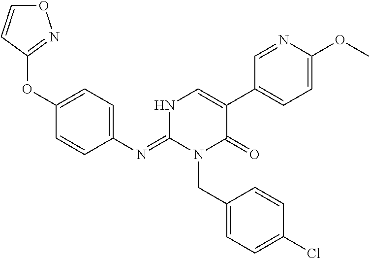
O(C1=CC=C(N=C2N(CC3=CC=C(Cl)C=C3)C(=O)C(C3=CC=C(OC)N=C3)=CN2)C=C1)C1=NOC=C1
